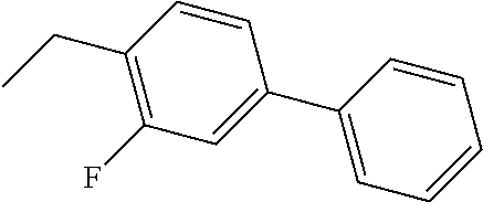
CCC1=C(F)C=C(C2=CC=CC=C2)C=C1
